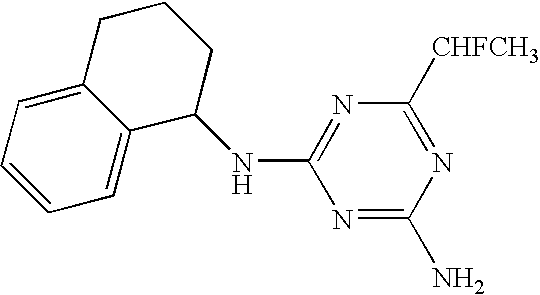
C1=CC=C2C(=C1)C(NC1=NC([CHFCH3])=NC(N)=N1)CCC2
